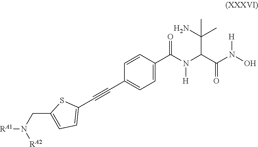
C1(C(N(C(C(N(O)[H])=O)C(C)(N)C)[H])=O)=CC=C(C#CC2=CC=C(CN([RA1])[RA2])S2)C=C1
